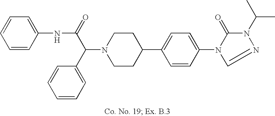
N1(C(C2=CC=CC=C2)C(NC2=CC=CC=C2)=O)CCC(C2=CC=C(N3C(=O)N(C(C)C)N=C3)C=C2)CC1
